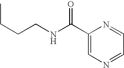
CCCCNC(=O)C1=CN=CC=N1
